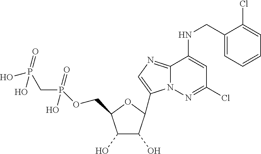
C1(O)C(O)C(C2=CN=C3N2N=C(Cl)C=C3NCC2=CC=CC=C2Cl)OC1COP(CP(O)(O)=O)(O)=O
